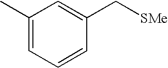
C1(C)=CC=CC(C[SMe])=C1
